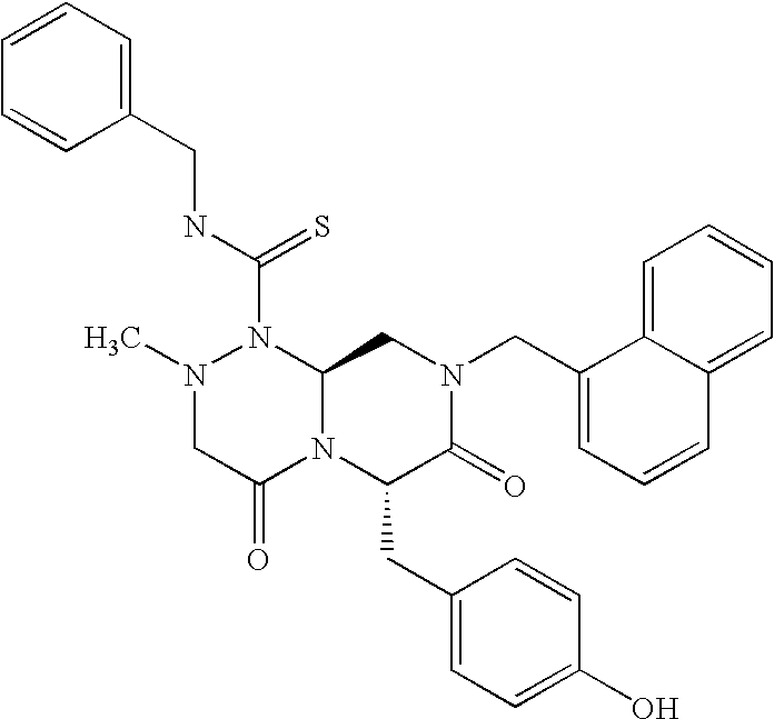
CN1CC(=O)N2C(N1C(NCC1=CC=CC=C1)=S)CN(CC1=CC=CC3=CC=CC=C13)C(=O)C2CC1=CC=C(O)C=C1
